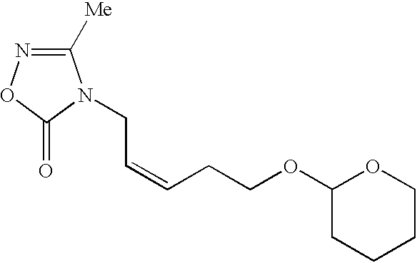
C1([Me])=NOC(=O)N1CC=CCCOC1CCCCO1
